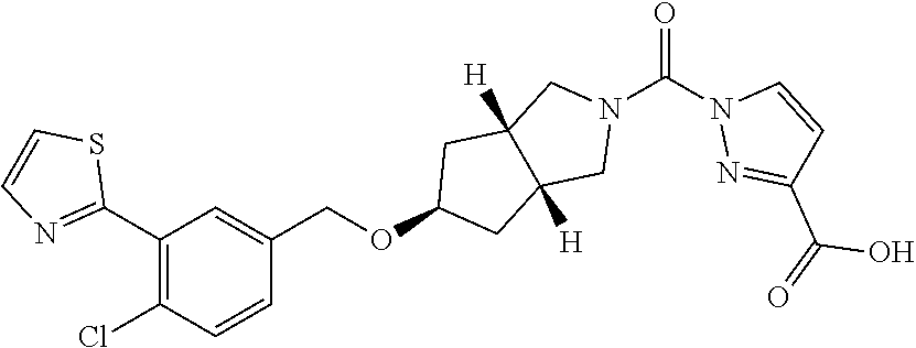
C1(C2=NC=CS2)=C(Cl)C=CC(COC2CC3([H])C([H])(C2)CN(C(N2N=C(C(=O)O)C=C2)=O)C3)=C1
